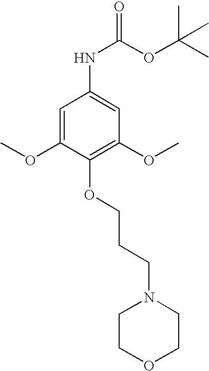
C1=C(OC)C(OCCCN2CCOCC2)=C(OC)C=C1NC(=O)OC(C)(C)C
